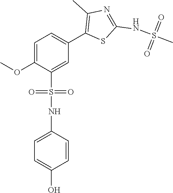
C1=C(OC)C(S(NC2=CC=C(O)C=C2)(=O)=O)=CC(C2=C(C)N=C(NS(C)(=O)=O)S2)=C1
